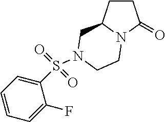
C1CC2N(C1=O)CCN(S(C1=CC=CC=C1F)(=O)=O)C2
